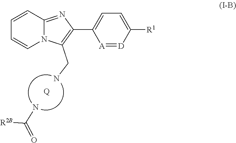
NC(=O)[R2B].[Q].NCC1=C(C2=CC=C([R1])[D]=[A]2)N=C2N1C=CC=C2
